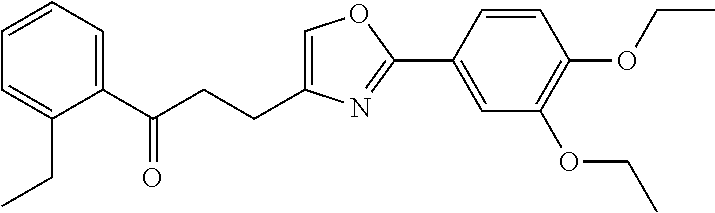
C1=C(CCC(C2=CC=CC=C2CC)=O)N=C(C2=CC(OCC)=C(OCC)C=C2)O1
